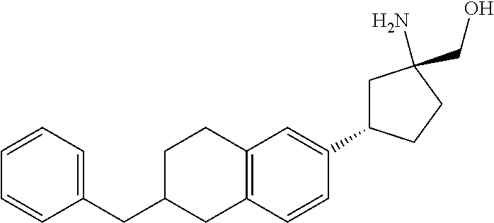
C12=C(C=CC(C3CC(CO)(N)CC3)=C1)CC(CC1=CC=CC=C1)CC2
